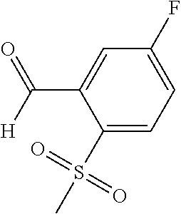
C1=C(C([H])=O)C(S(=O)(=O)C)=CC=C1F
